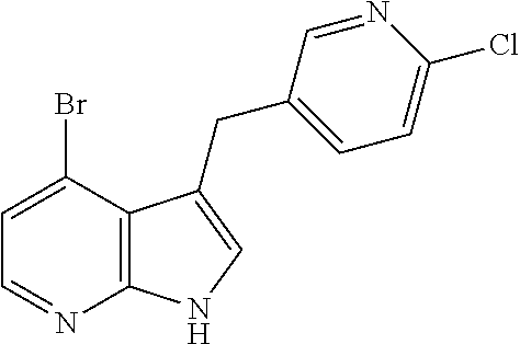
C12=C(C(Br)=CC=N1)C(CC1=CC=C(Cl)N=C1)=CN2
